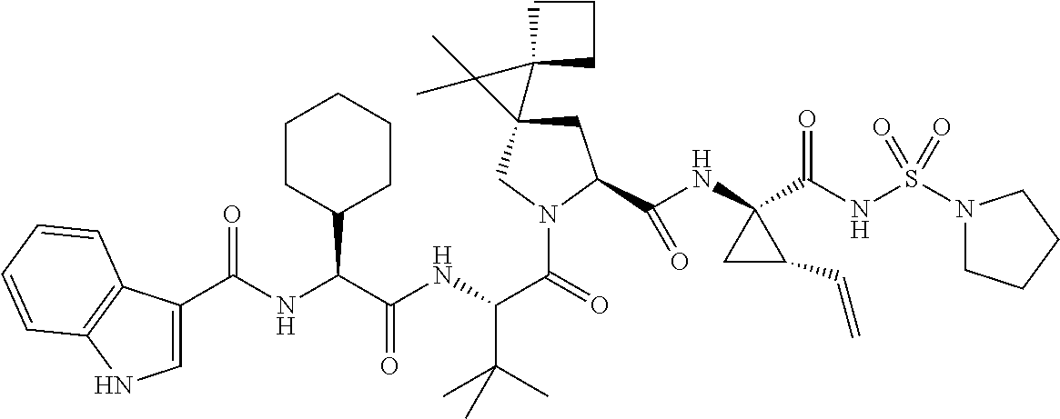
C1C(C(NC2(C(NS(N3CCCC3)(=O)=O)=O)CC2C=C)=O)N(C(C(NC(C(NC(=O)C2=CNC3=C2C=CC=C3)C2CCCCC2)=O)C(C)(C)C)=O)CC12C1(CCC1)C2(C)C
